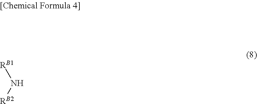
N([RB2])[RB1]
